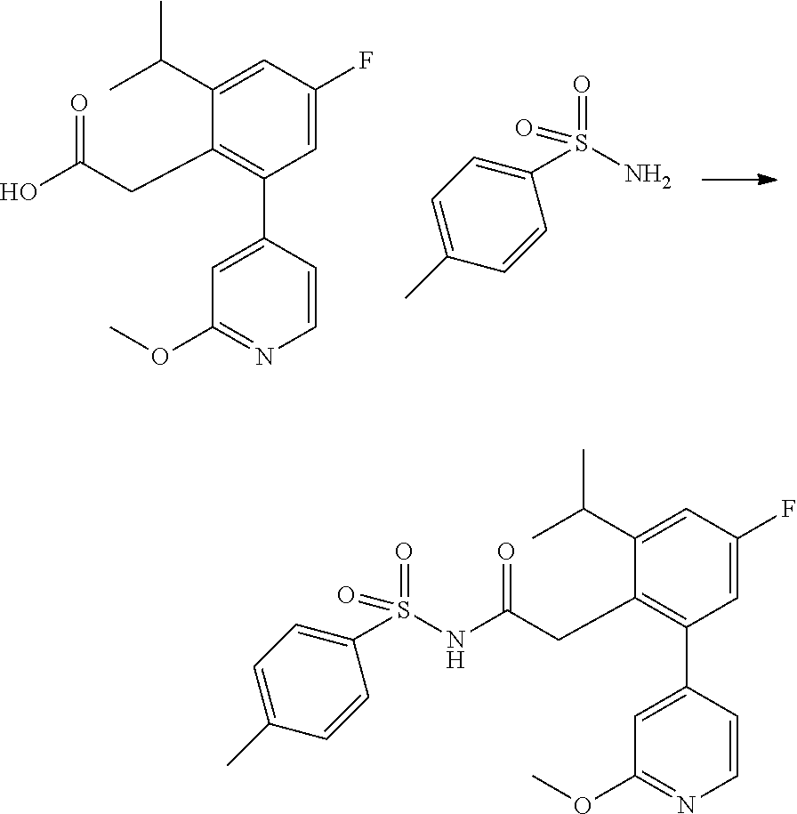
C1(C(C)C)=CC(F)=CC(C2=CC(OC)=NC=C2)=C1CC(O)=O.C1=CC(S(N)(=O)=O)=CC=C1C.S(NC(CC1=C(C2=CC(OC)=NC=C2)C=C(F)C=C1C(C)C)=O)(C1=CC=C(C)C=C1)(=O)=O
